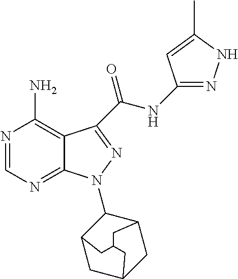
N1=CN=C2C(=C1N)C(C(NC1=NNC(C)=C1)=O)=NN2C1C2CC3CC1CC(C2)C3
